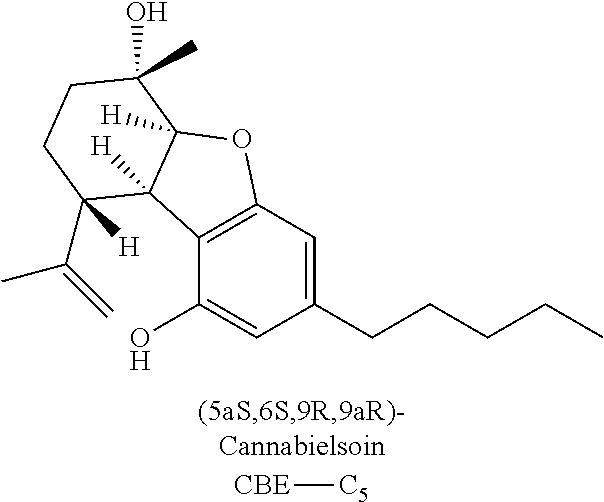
C12=C(C=C(CCCCC)C=C1O)OC1([H])C2([H])C(C(=C)C)([H])CCC1(O)C.[CBE][C5]
